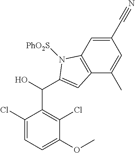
C12=C(C=C(C#N)C=C1C)N([PhO2S])C(C(C1=C(Cl)C(OC)=CC=C1Cl)O)=C2
